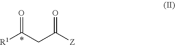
C(C([Z])=O)C([R1])=O
